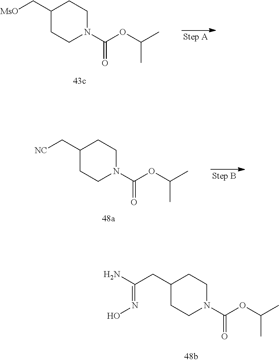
C1(C[MsO])CCN(C(OC(C)C)=O)CC1.C1(C[NC])CCN(C(OC(C)C)=O)CC1.C1(CC(N)=NO)CCN(C(OC(C)C)=O)CC1
